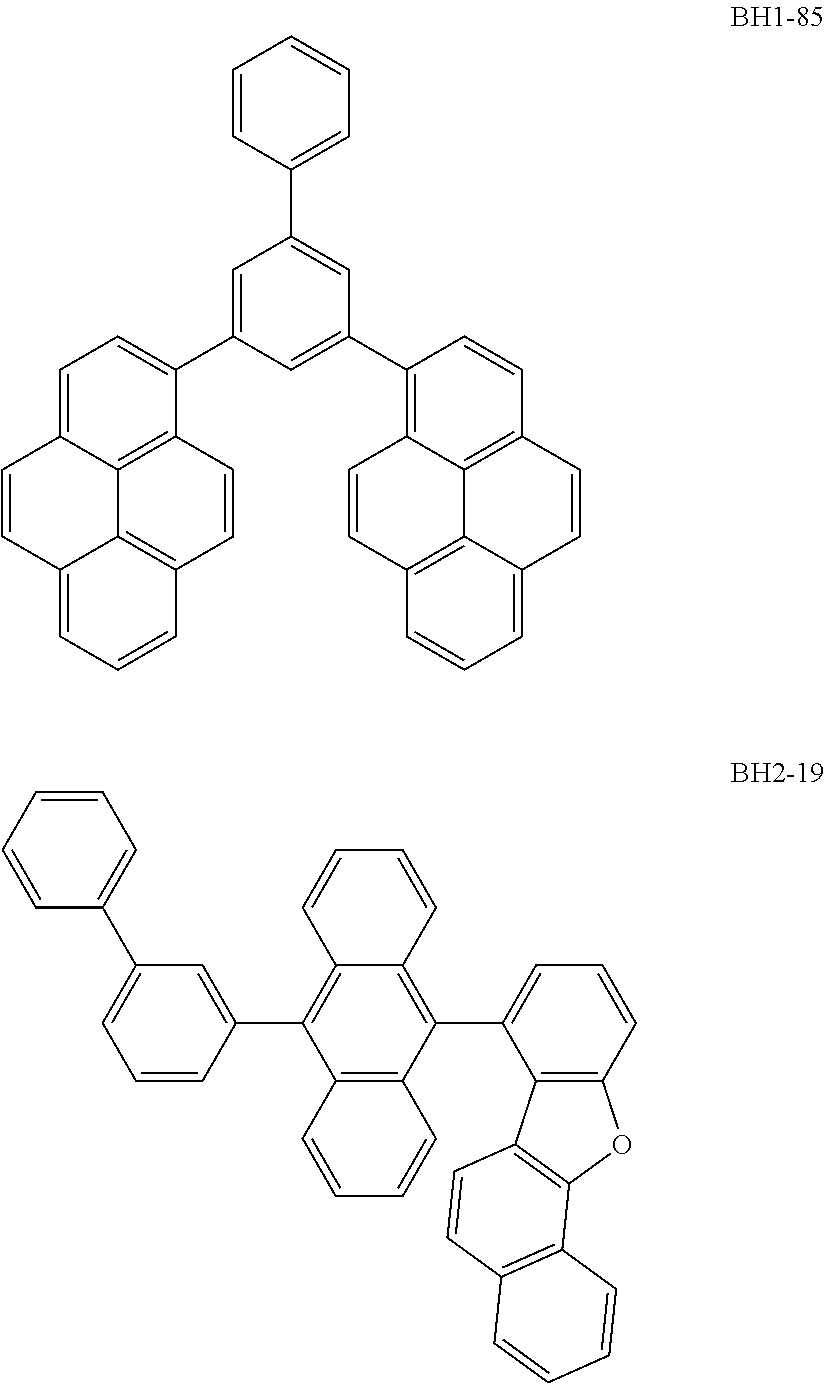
C12=CC=CC3=C1C1=C(C(C4=CC(C5=CC=CC=C5)=CC(C5=C6C=CC7=C8C(=CC=C7)C=CC(=C68)C=C5)=C4)=CC=C1C=C2)C=C3.C12=C(C=CC=C1)C(C1=CC(C3=CC=CC=C3)=CC=C1)=C1C=CC=CC1=C2C1=CC=CC2=C1C1=C(O2)C2=C(C=C1)C=CC=C2
